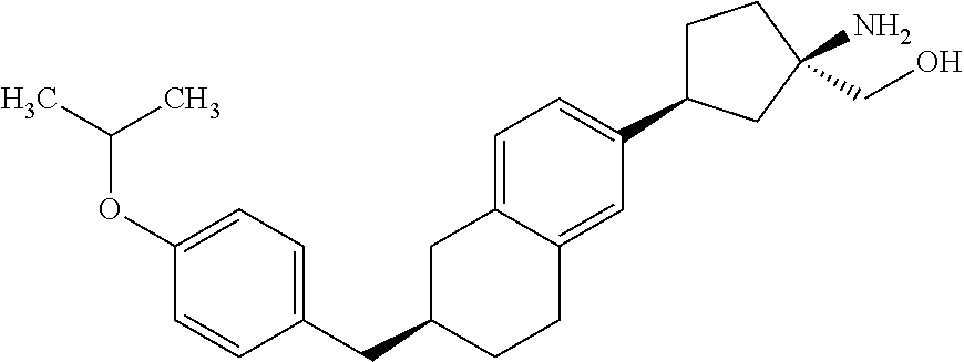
C1C(C2=CC=C3C(=C2)CCC(CC2=CC=C(OC(C)C)C=C2)C3)CC(N)(CO)C1
